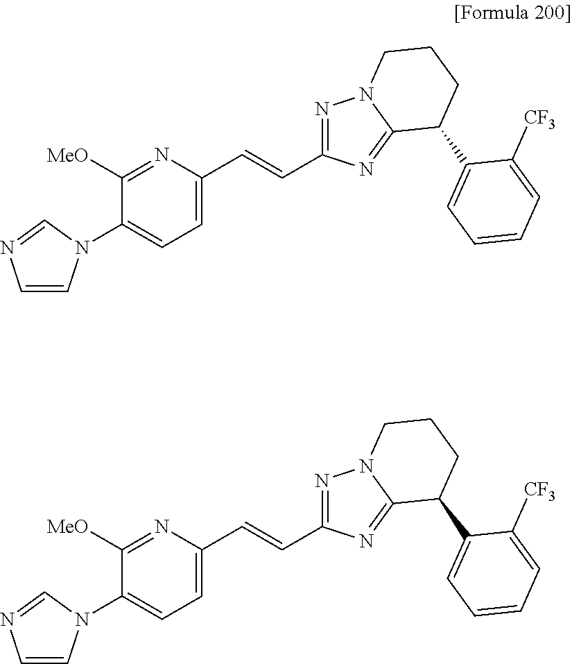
C1=C(C=CC2=NN3C(=N2)C(C2=CC=CC=C2[CF3])CCC3)N=C([MeO])C(N2C=CN=C2)=C1.C1=C(C=CC2=NN3C(=N2)C(C2=CC=CC=C2[CF3])CCC3)N=C([MeO])C(N2C=CN=C2)=C1
